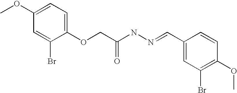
C1=C(Br)C(OCC(NN=CC2=CC(Br)=C(OC)C=C2)=O)=CC=C1OC
